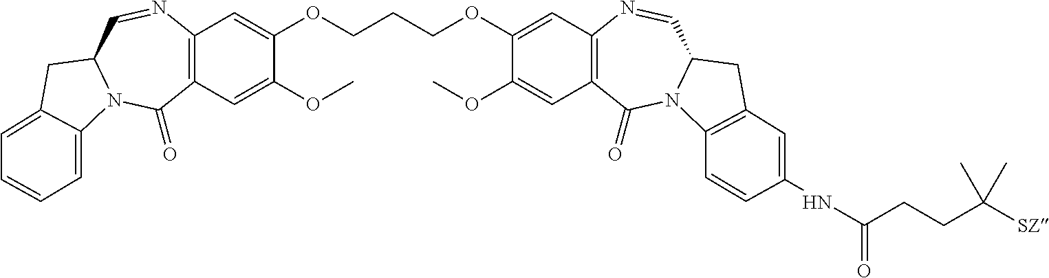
C12=C(C=C(OC)C(OCCCOC3=CC4=C(C=C3OC)C(=O)N3C(C=N4)CC4=C3C=CC(NC(CCC([SZ])(C)C)=O)=C4)=C1)C(=O)N1C(C=N2)CC2=CC=CC=C12
